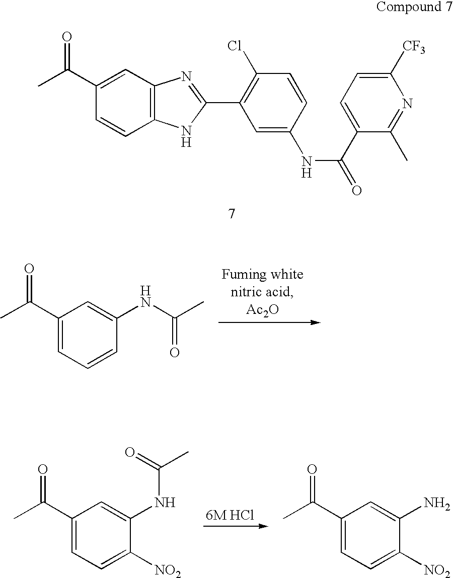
C1=C(C(C)=O)C=CC2=C1N=C(C1=C(Cl)C=CC(NC(C3=CC=C([CF3])N=C3C)=O)=C1)N2.C1(C(C)=O)=CC=CC(NC(C)=O)=C1.C1(C(C)=O)=CC=C([NO2])C(NC(=O)C)=C1.C1(C(C)=O)=CC=C([NO2])C(N)=C1
